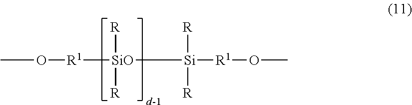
[SiO]([Si]([R])([R])[R1]OC)([R1]OC)([R])[R]
